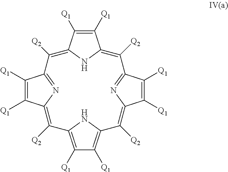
C1([Q1])=C([Q1])C2=C([Q2])C3=NC(=C([Q2])C4=C([Q1])C([Q1])=C(N4)C([Q2])=C4C([Q1])=C([Q1])C(=N4)C([Q2])=C1N2)C([Q1])=C3[Q1]
